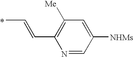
CC=CC1=C([Me])C=C([NHMs])C=N1
